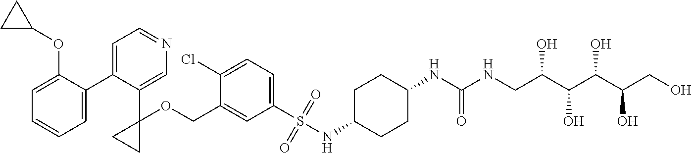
C1=C(C2=CC=NC=C2C2(OCC3=CC(S(NC4CCC(NC(NCC(C(C(C(CO)O)O)O)O)=O)CC4)(=O)=O)=CC=C3Cl)CC2)C(OC2CC2)=CC=C1
